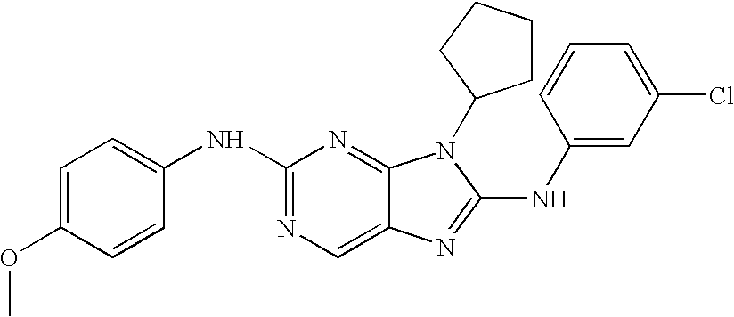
C1(NC2=NC=C3C(=N2)N(C2CCCC2)C(NC2=CC(Cl)=CC=C2)=N3)=CC=C(OC)C=C1
